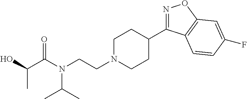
N1=C(C2CCN(CCN(C(C(O)C)=O)C(C)C)CC2)C2=C(O1)C=C(F)C=C2
